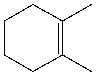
C1CCC(C)=C(C)C1
